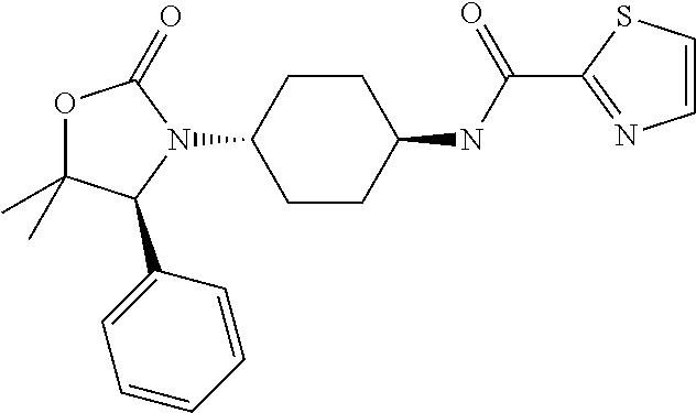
O1C(C)(C)C(C2=CC=CC=C2)N(C2CCC(NC(C3=NC=CS3)=O)CC2)C1=O
